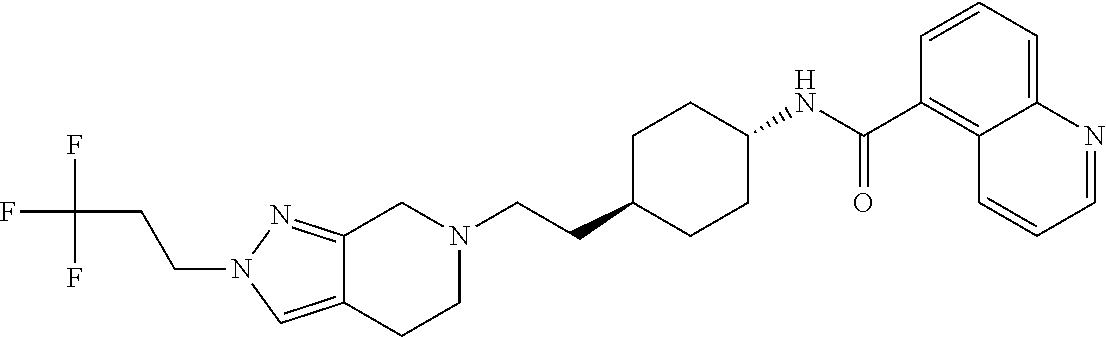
C12=NN(CCC(F)(F)F)C=C1CCN(CCC1CCC(NC(C3=C4C(=CC=C3)N=CC=C4)=O)CC1)C2
